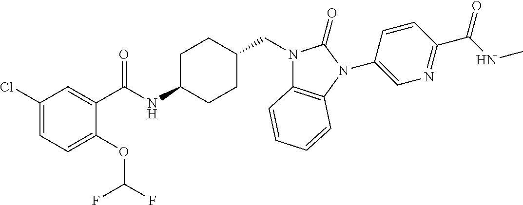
C1(Cl)=CC=C(OC(F)F)C(C(NC2CCC(CN3C4=C(N(C5=CN=C(C(NC)=O)C=C5)C3=O)C=CC=C4)CC2)=O)=C1
